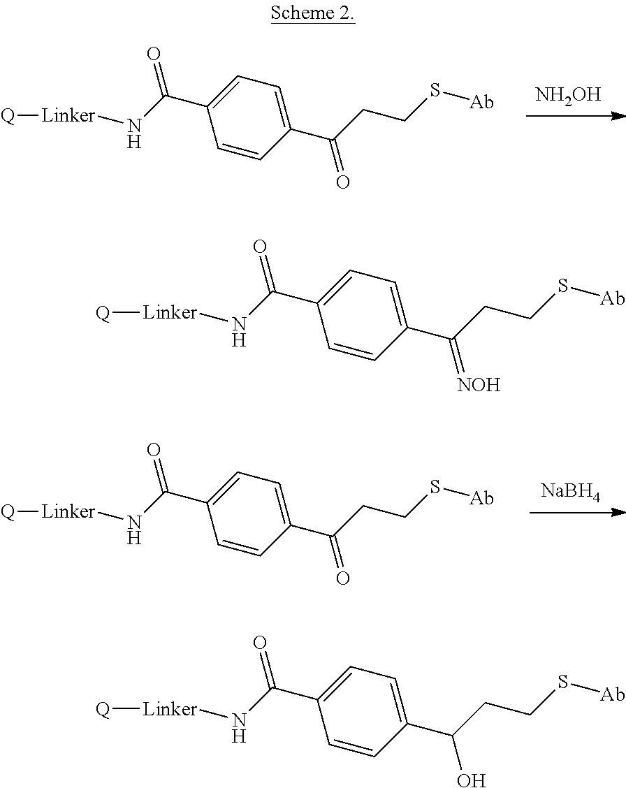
[NH2OH].C1=CC(C(=O)CCS[Ab])=CC=C1C(=O)N[Linker][Q].[NaBH4].C1=CC(C(=O)CCS[Ab])=CC=C1C(=O)N[Linker][Q].C1=CC(C(=[NOH])CCS[Ab])=CC=C1C(=O)N[Linker][Q].C1=CC(C(O)CCS[Ab])=CC=C1C(=O)N[Linker][Q]
